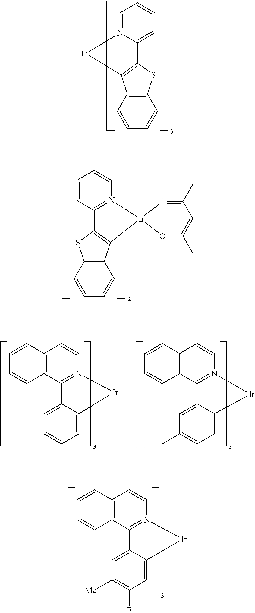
C12=C(SC3=C1[Ir]N1=CC=CC=C31)C=CC=C2.C12=C(SC3=C1C=CC=C3)C1=N(C=CC=C1)[Ir]21OC(C)=CC(C)=O1.C12=CC(F)=C([Me])C=C1C1=N(C=CC3=C1C=CC=C3)[Ir]2.C12=N(C=CC3=C1C=CC=C3)[Ir]C1=CC=C(C)C=C21.C1=CC=C2C(=C1)C1=N(C=CC3=C1C=CC=C3)[Ir]2
